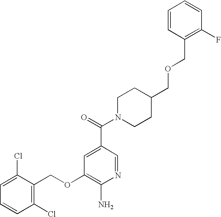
C1=C(Cl)C(COC2=C(N)N=CC(C(=O)N3CCC(COCC4=C(F)C=CC=C4)CC3)=C2)=C(Cl)C=C1
